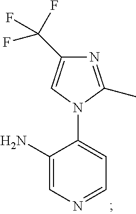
N1=C(C)N(C2=CC=NC=C2N)C=C1C(F)(F)F
